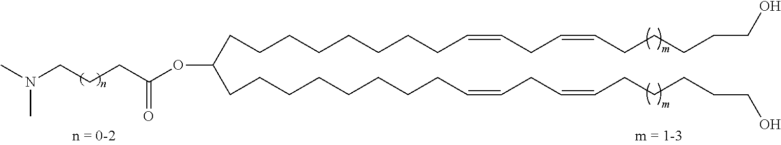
CN(CCCC(OC(CCCCCCCCC=CCC=CCCCCCO)CCCCCCCCC=CCC=CCCCCCO)=O)C
